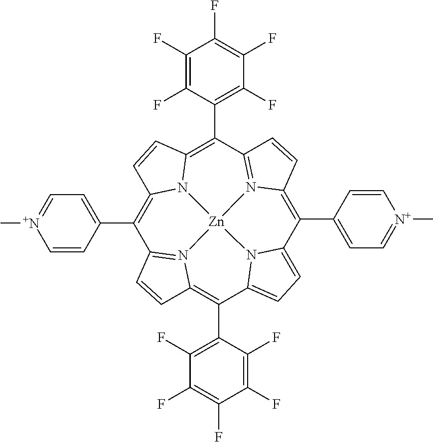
C1(C2=CC=[N+](C)C=C2)=C2N3=C(C=C2)C(C2=C(F)C(F)=C(F)C(F)=C2F)=C2N4C(=C(C5=CC=[N+](C)C=C5)C5=N6C(=C(C7=C(F)C(F)=C(F)C(F)=C7F)C7=CC=C1N7[Zn]346)C=C5)C=C2
